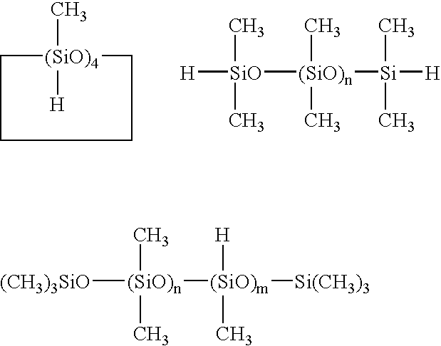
[H][SiO](C)(C)[(SiO)n](C)(C)[Si]([H])(C)C.C1[(SiO)4](C)([H])CCC1.[(CH3)3SiO][(SiO)n](C)(C)[(SiO)m]([Si(CH3)3])([H])C
